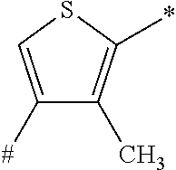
C1([#])=CSC(*)=C1C
